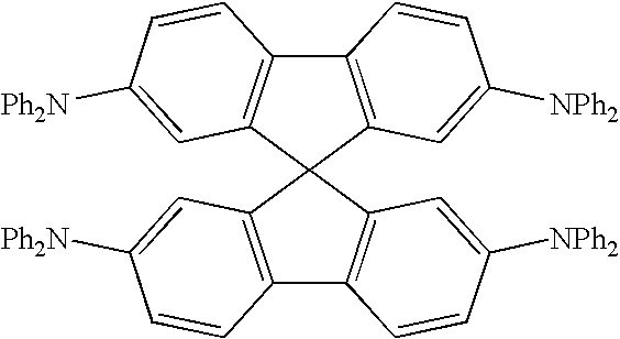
C12=C(C3(C4=C1C=CC([Ph2N])=C4)C1=C(C4=C3C=C([NPh2])C=C4)C=CC([Ph2N])=C1)C=C([NPh2])C=C2
